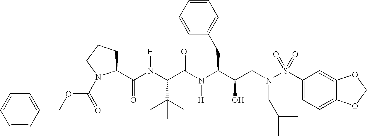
C1(C(N(C(C(N(C(C(CN(S(C2=CC=C3C(=C2)OCO3)(=O)=O)CC(C)C)O)CC2=CC=CC=C2)[H])=O)C(C)(C)C)[H])=O)CCCN1C(OCC1=CC=CC=C1)=O
